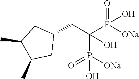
C1(CC(P([ONa])(=O)O)(P([ONa])(=O)O)O)CC(C)C(C)C1
